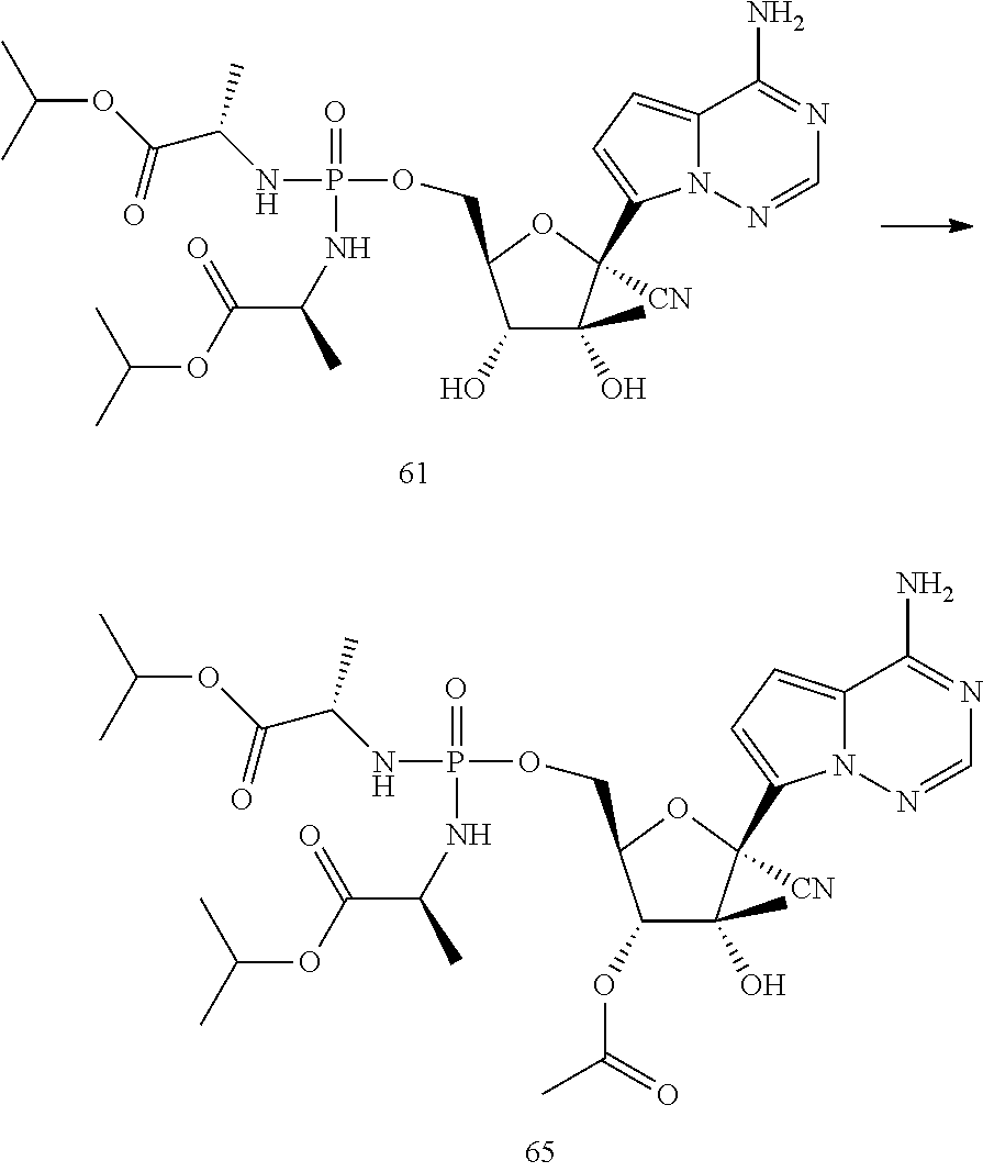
C1(O)C(C)(O)C([CN])(C2=CC=C3N2N=CN=C3N)OC1COP(=O)(NC(C(=O)OC(C)C)C)NC(C(=O)OC(C)C)C.C1(OC(C)=O)C(C)(O)C([CN])(C2=CC=C3N2N=CN=C3N)OC1COP(=O)(NC(C(=O)OC(C)C)C)NC(C(=O)OC(C)C)C
